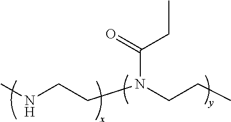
CNCCN(CCC)C(=O)CC
